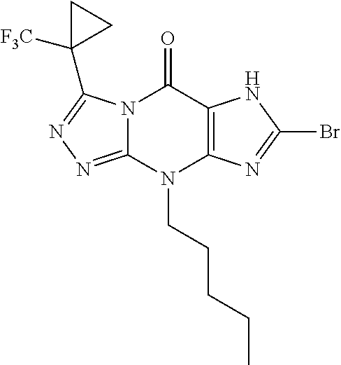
N12C(=NN=C1C1([F3C])CC1)N(CCCCC)C1=C(C2=O)NC(Br)=N1
